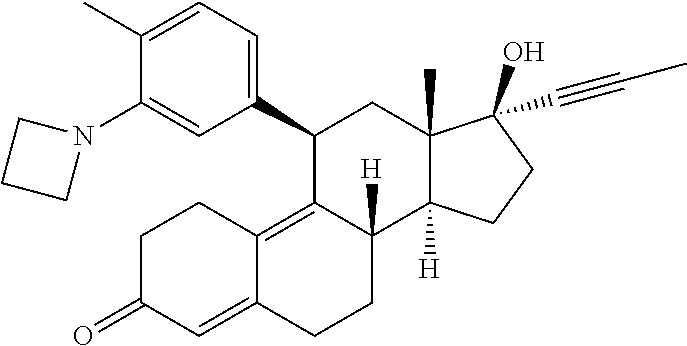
C1(C)=CC=C(C2C3=C4C(=CC(=O)CC4)CCC3([H])C3([H])C(C)(C2)C(O)(C#CC)CC3)C=C1N1CCC1
